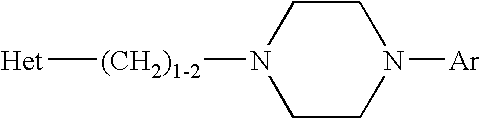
C1CN([Ar])CCN1[(CH2)1-2][Het]
